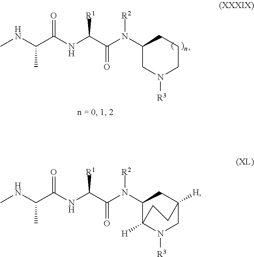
O=C(NC(C(N(C1C2([H])N([R3])CC([H])(C1)CC2)[R2])=O)[R1])C(NC)C.O=C(NC(C(N(C1CN([R3])CCC1)[R2])=O)[R1])C(NC)C
